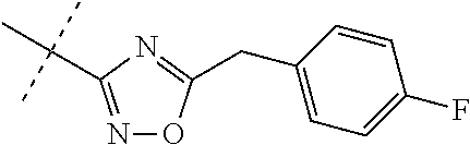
N1=C(C(C)(C)C)N=C(CC2=CC=C(F)C=C2)O1
